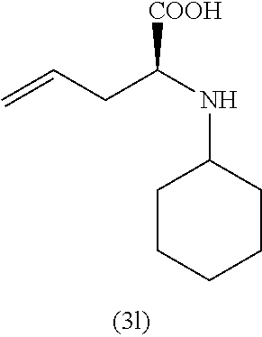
C1(NC(CC=C)[COOH])CCCCC1
